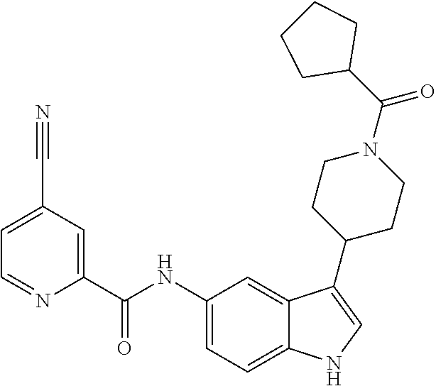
C1=C(C#N)C=C(C(NC2=CC=C3C(=C2)C(C2CCN(C(C4CCCC4)=O)CC2)=CN3)=O)N=C1
